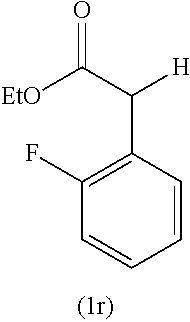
C1=CC(C(C([EtO])=O)[H])=C(F)C=C1
